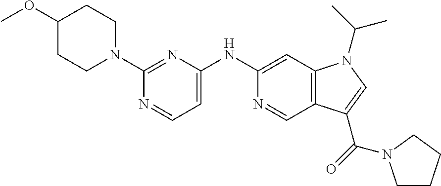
C1(N2CCC(OC)CC2)=NC(NC2=CC3=C(C=N2)C(C(=O)N2CCCC2)=CN3C(C)C)=CC=N1
